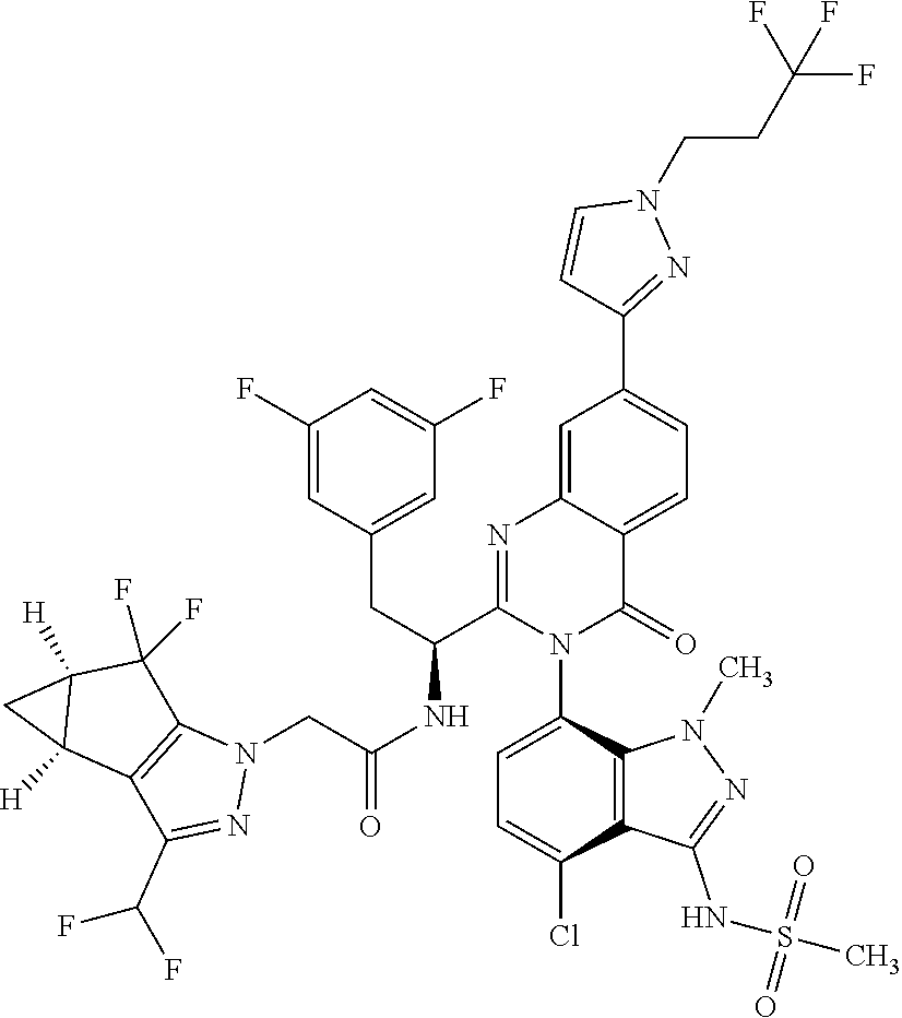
C1(F)=CC(CC(C2=NC3=CC(C4=NN(CCC(F)(F)F)C=C4)=CC=C3C(=O)N2C2=CC=C(Cl)C3=C2N(C)N=C3NS(=O)(=O)C)NC(CN2C3=C(C(C(F)F)=N2)C2([H])C([H])(C3(F)F)C2)=O)=CC(F)=C1
